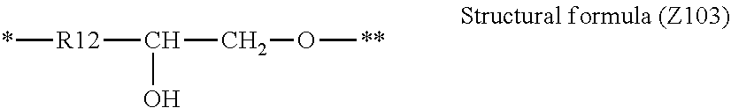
*[R12]C(O)CO[**]
